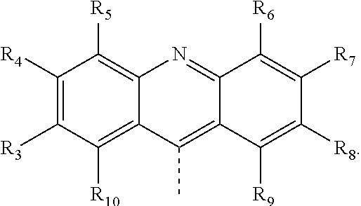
C1([R4])=C([R3])C([R10])=C2C(=C1[R5])N=C1C(=C2C)C([R9])=C([R8])C([R7])=C1[R6]
